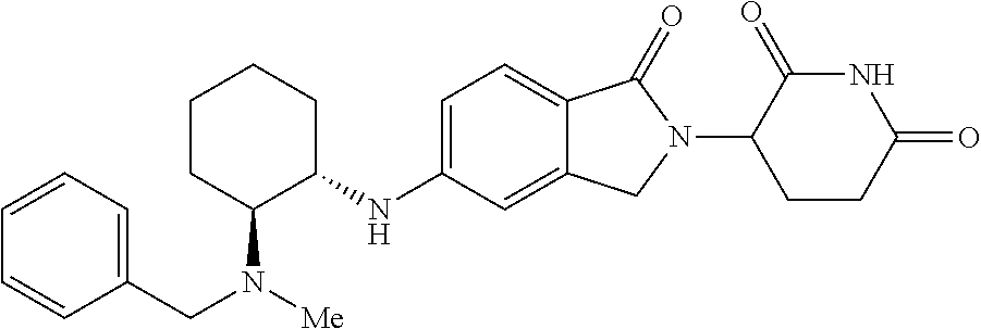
C1=C(NC2CCCCC2N(CC2=CC=CC=C2)[Me])C=C2C(=C1)C(=O)N(C1CCC(=O)NC1=O)C2
